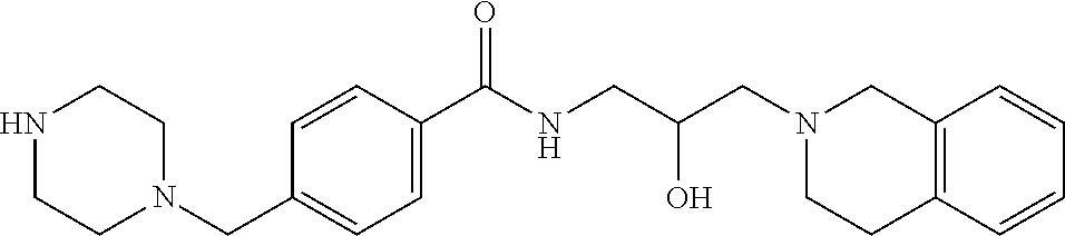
C1=CC(C(NCC(CN2CCC3=C(C2)C=CC=C3)O)=O)=CC=C1CN1CCNCC1
